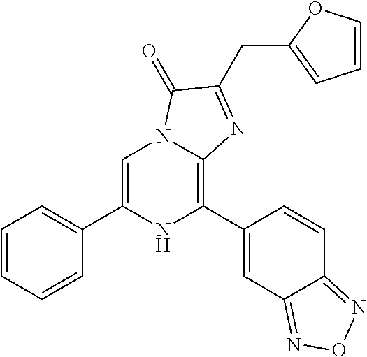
C1=C(C2=CC=CC=C2)NC(C2=CC3=NON=C3C=C2)=C2N1C(=O)C(CC1=CC=CO1)=N2
